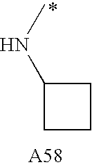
C1(NC)CCC1
